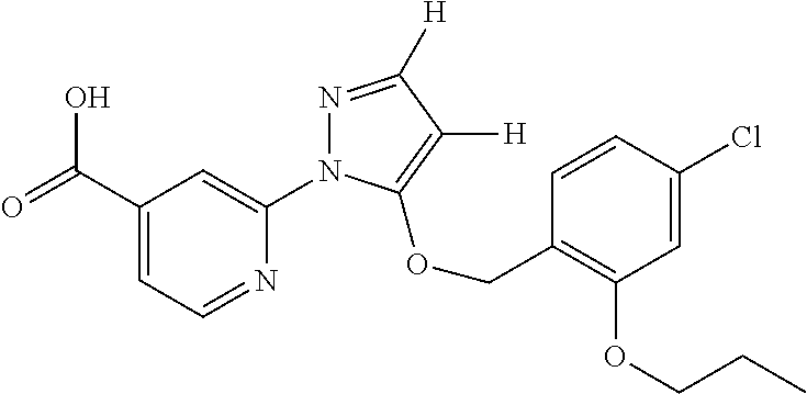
C1(C(=O)O)=CC=NC(N2N=C([H])C([H])=C2OCC2=C(OCCC)C=C(Cl)C=C2)=C1
